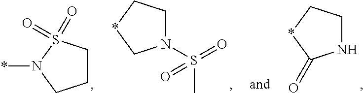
N1CC*C1=O.N1(S(=O)(C)=O)CC*C1.C1CS(=O)(=O)N(*)C1
